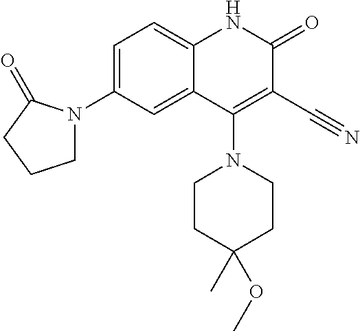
C1=C(N2CCCC2=O)C=C2C(=C1)NC(=O)C(C#N)=C2N1CCC(C)(OC)CC1
